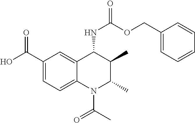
C1(C(O)=O)=CC=C2C(=C1)C(NC(=O)OCC1=CC=CC=C1)C(C)C(C)N2C(C)=O
